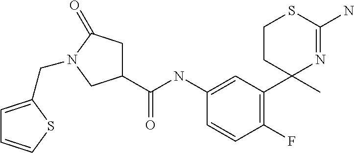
C1(C(NC2=CC(C3(C)N=C(N)SCC3)=C(F)C=C2)=O)CC(=O)N(CC2=CC=CS2)C1
